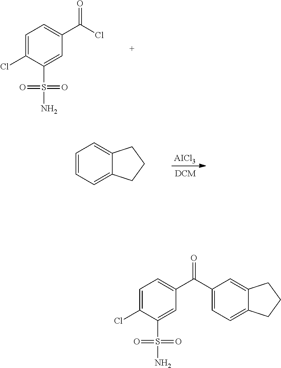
C1=C(Cl)C(S(=O)(=O)N)=CC(C(Cl)=O)=C1.[AICl3].C1=CC=C2C(=C1)CCC2.C1=C(Cl)C(S(=O)(=O)N)=CC(C(C2=CC=C3C(=C2)CCC3)=O)=C1
